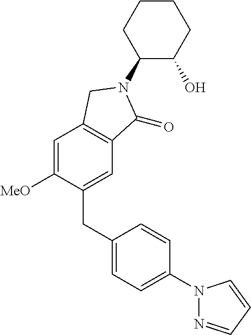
C1(CC2=CC=C(N3N=CC=C3)C=C2)=CC2=C(C=C1[MeO])CN(C1C(O)CCCC1)C2=O
